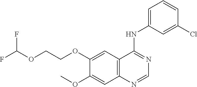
C12=C(C=C(OCCOC(F)F)C(OC)=C1)C(NC1=CC=CC(Cl)=C1)=NC=N2
